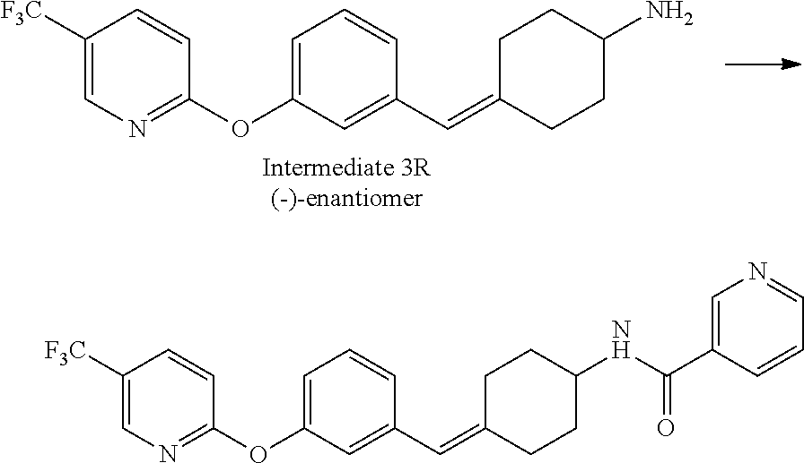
C1=C(OC2=NC=C([F3C])C=C2)C=C(C=C2CCC(N)CC2)C=C1.C1=C(OC2=NC=C([F3C])C=C2)C=C(C=C2CCC(NC(C3=CN=CC=C3)=O)CC2)C=C1
